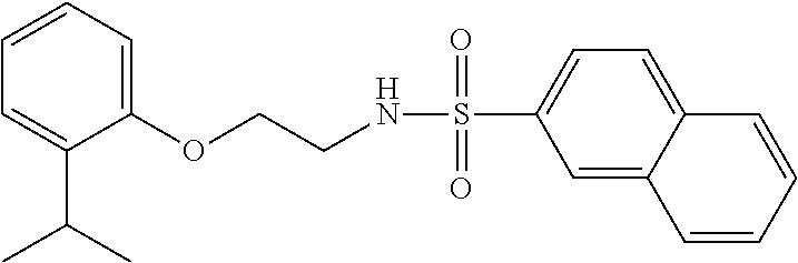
N(S(C1=CC=C2C(=C1)C=CC=C2)(=O)=O)CCOC1=CC=CC=C1C(C)C
